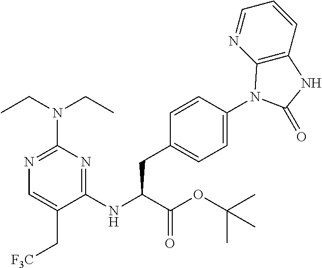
C1(NC(C(OC(C)(C)C)=O)CC2=CC=C(N3C4=C(C=CC=N4)NC3=O)C=C2)=NC(N(CC)CC)=NC=C1C[F3C]
